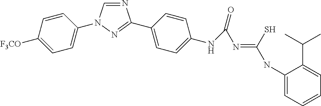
N1=CN(C2=CC=C([F3CO])C=C2)N=C1C1=CC=C(NC(N=C(S)NC2=CC=CC=C2C(C)C)=O)C=C1
